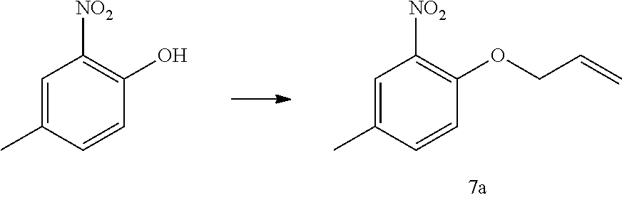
C1=C(C)C=CC(OCC=C)=C1[NO2].C1=C(C)C=CC(O)=C1[NO2]
